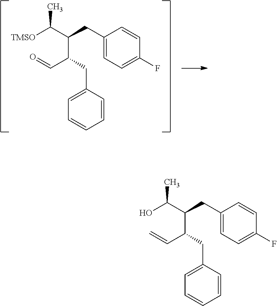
C(C(CC1=CC=C(F)C=C1)C(O)C)(CC1=CC=CC=C1)C=C.C(C(CC1=CC=C(F)C=C1)C([TMSO])C)(CC1=CC=CC=C1)C=O
